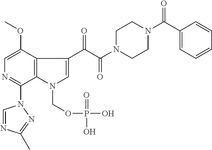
C1=C(OC)C2=C(C(N3C=NC(C)=N3)=N1)N(COP(=O)(O)O)C=C2C(=O)C(N1CCN(C(=O)C2=CC=CC=C2)CC1)=O
